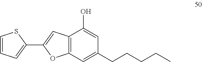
C12=C(C=C(CCCCC)C=C1O)OC(C1=CC=CS1)=C2
